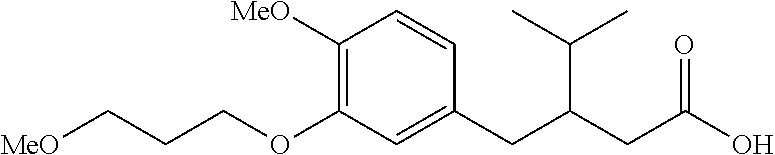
C1=CC(CC(C(C)C)CC(=O)O)=CC(OCCC[MeO])=C1[MeO]
